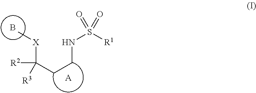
B.[X](C([R2])([R3])CCNS(=O)([R1])=O)C.[A]
